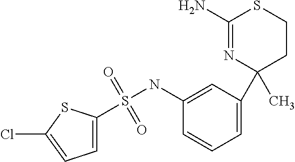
C1(NS(=O)(=O)C2=CC=C(Cl)S2)=CC(C2(C)CCSC(N)=N2)=CC=C1
